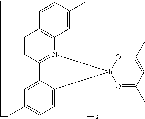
C12=CC(C)=CC=C1[Ir]1(N3=C2C=CC2=C3C=C(C)C=C2)O=C(C)C=C(C)O1
